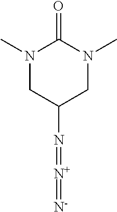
N1(C)CC(N=[N+]=[N-])CN(C)C1=O
